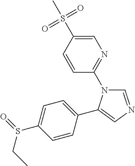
C1=CC(S(C)(=O)=O)=CN=C1N1C=NC=C1C1=CC=C(S(=O)CC)C=C1
